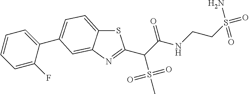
S1C2=CC=C(C3=CC=CC=C3F)C=C2N=C1C(C(NCCS(N)(=O)=O)=O)S(C)(=O)=O
